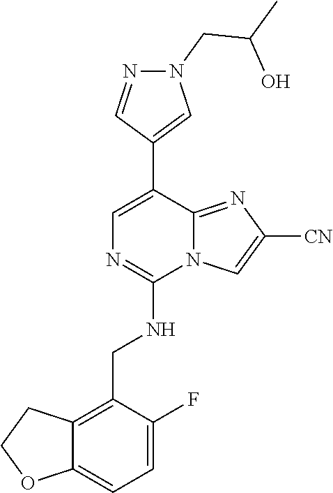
C12=CC=C(F)C(CNC3=NC=C(C4=CN(CC(C)O)N=C4)C4=NC([CN])=CN34)=C1CCO2
